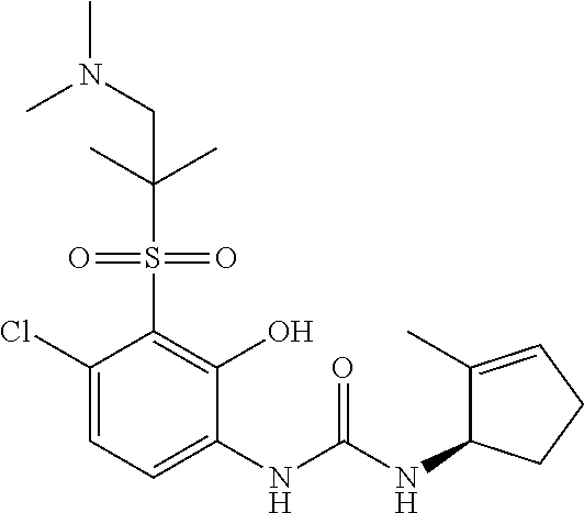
C1(Cl)=CC=C(NC(NC2C(C)=CCC2)=O)C(O)=C1S(=O)(=O)C(C)(C)CN(C)C
